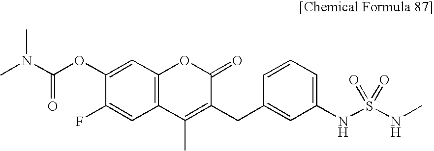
C1(OC(N(C)C)=O)=CC2=C(C=C1F)C(C)=C(CC1=CC(NS(=O)(NC)=O)=CC=C1)C(=O)O2
